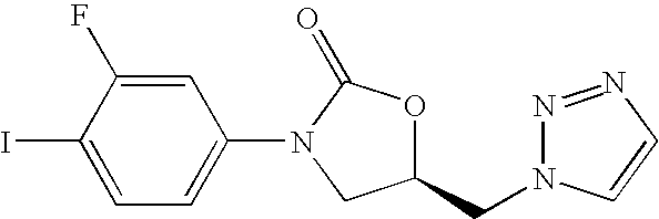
C1=C(I)C(F)=CC(N2CC(CN3N=NC=C3)OC2=O)=C1
